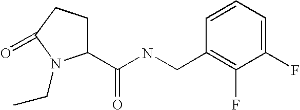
C1(C(NCC2=C(F)C(F)=CC=C2)=O)CCC(=O)N1CC
